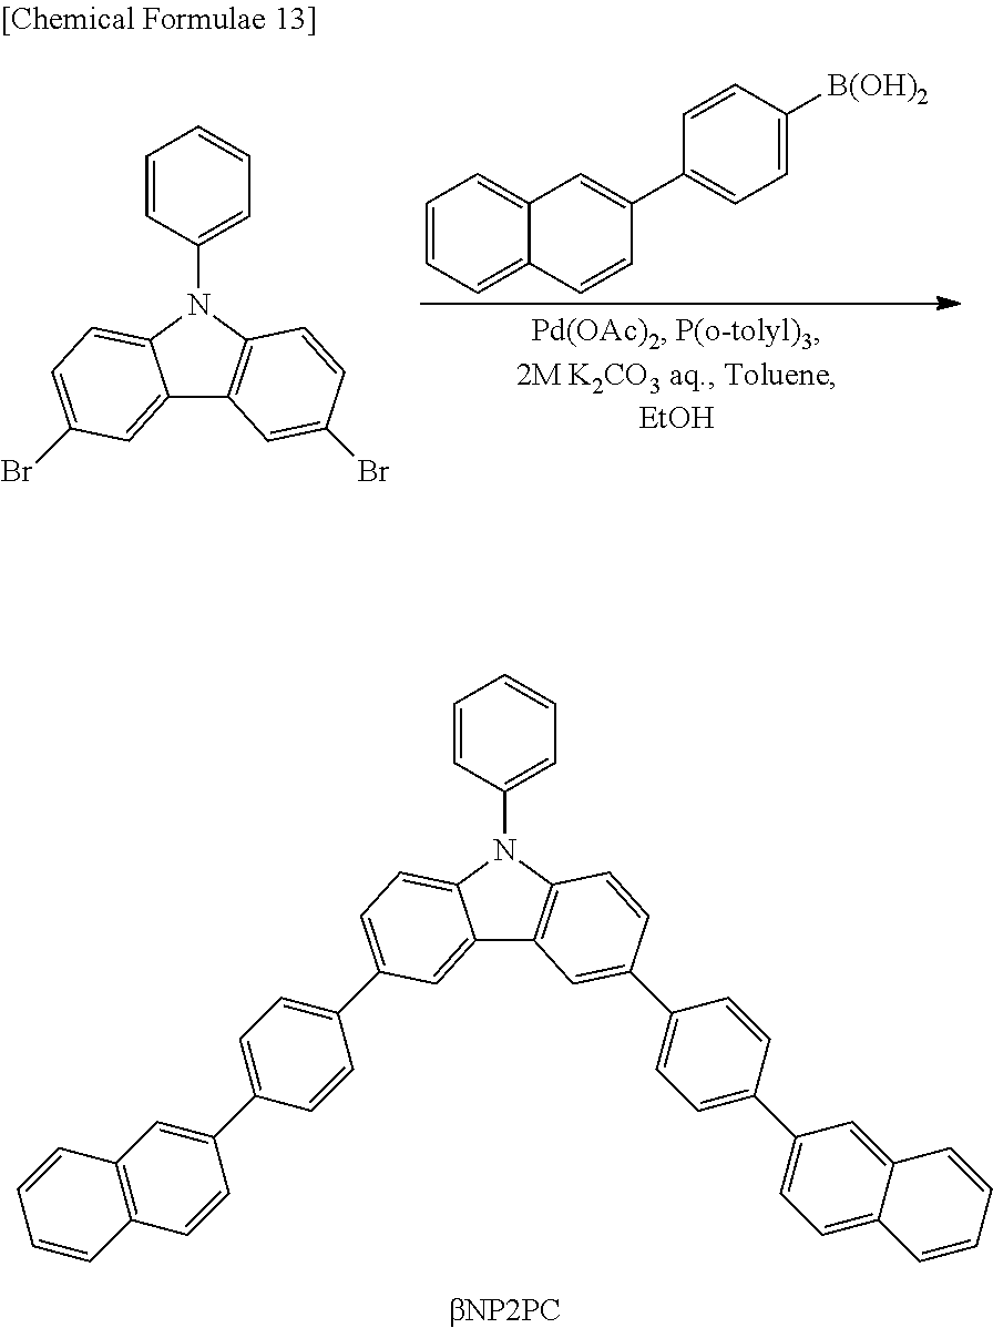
C12=CC(C3=CC=C(C4=CC5=C(C=C4)C=CC=C5)C=C3)=CC=C1N(C1=CC=CC=C1)C1=C2C=C(C2=CC=C(C3=CC=C4C(=C3)C=CC=C4)C=C2)C=C1.C1=CC=C2C(=C1)C=C(C1=CC=C([B(OH)2])C=C1)C=C2.C12=CC(Br)=CC=C1N(C1=CC=CC=C1)C1=C2C=C(Br)C=C1
